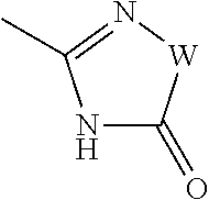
N1C(=O)[W]N=C1C
